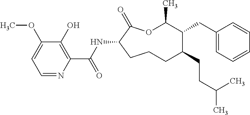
C1CC(NC(C2=C(O)C(OC)=CC=N2)=O)C(=O)OC(C)C(CC2=CC=CC=C2)C(CCC(C)C)C1
